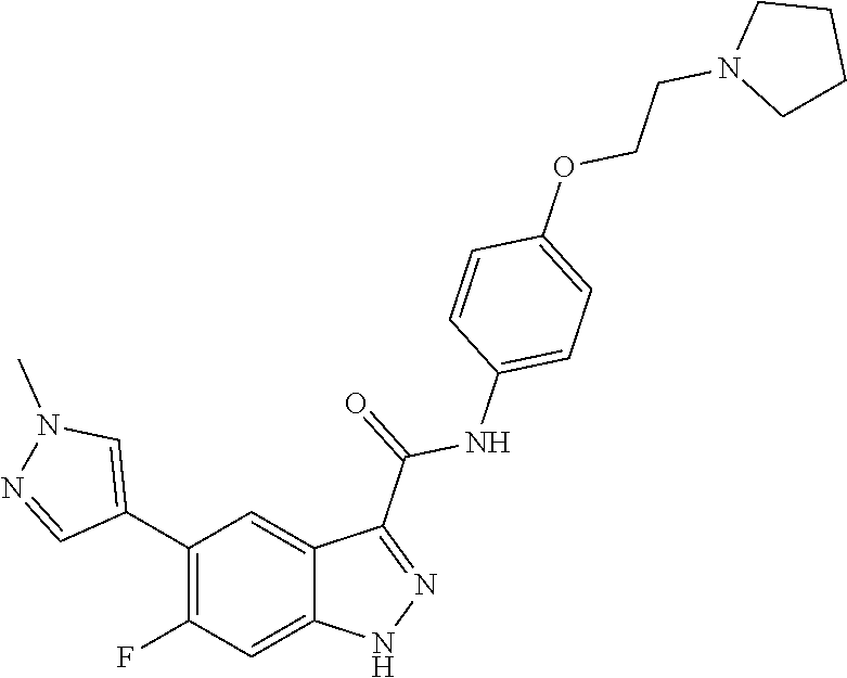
C1(C2=CN(C)N=C2)=C(F)C=C2C(=C1)C(C(=O)NC1=CC=C(OCCN3CCCC3)C=C1)=NN2
